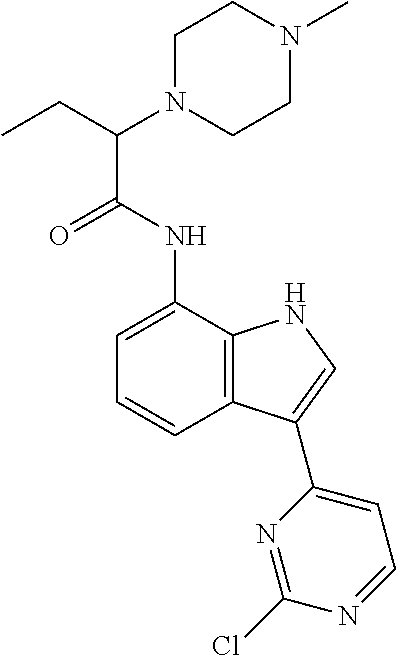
C12=C(C(NC(C(CC)N3CCN(C)CC3)=O)=CC=C1)NC=C2C1=CC=NC(Cl)=N1
